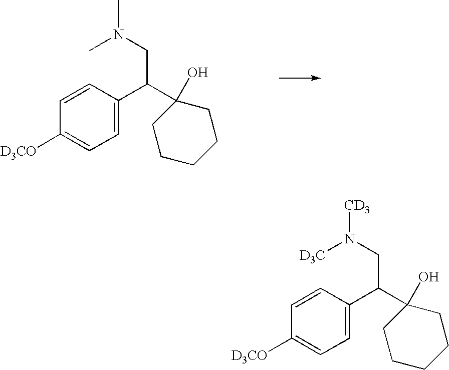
C1=CC(C(C2(O)CCCCC2)CN([D3C])[CD3])=CC=C1[D3CO].C1=CC(C(C2(O)CCCCC2)CN(C)C)=CC=C1[D3CO]
